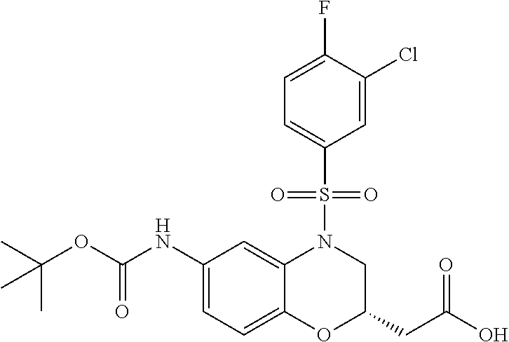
C1(NC(OC(C)(C)C)=O)=CC=C2C(=C1)N(S(C1=CC=C(F)C(Cl)=C1)(=O)=O)CC(CC(O)=O)O2
